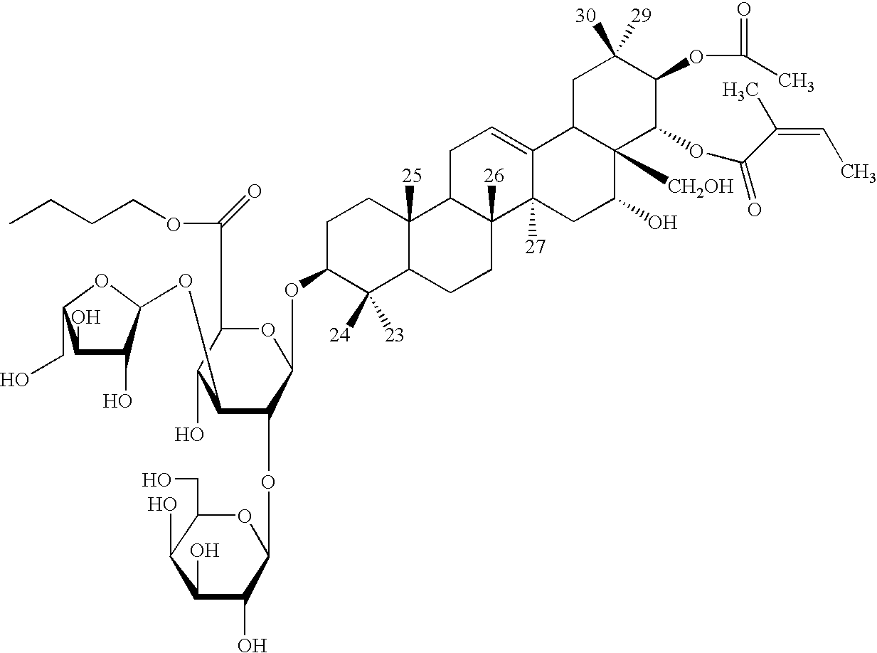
OC1C(OC2C(O)C(O)C(CO)O2)C(OC2OC(CO)C(O)C(O)C2O)C(OC2C([23])([24])C3C([25])(CC2)C2C([26])(CC3)C3([27])C(=CC2)C2C([CH2OH])(C(O)C3)C(OC(=O)C(=CC)C)C(OC(=O)C)C([29])([30])C2)OC1C(OCCCC)=O
